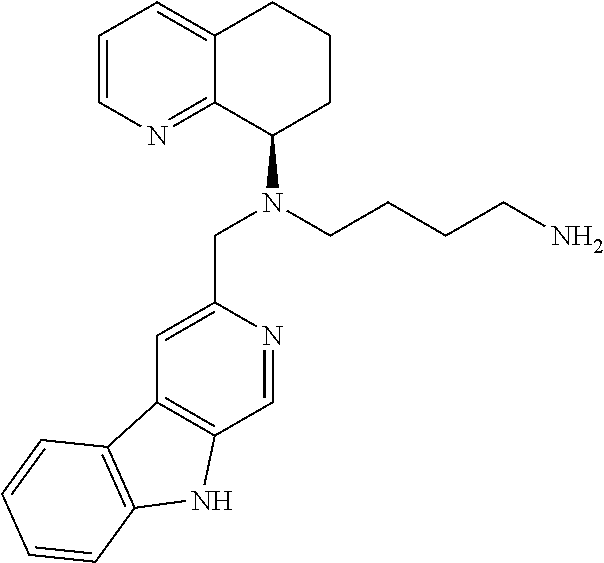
C1=CN=C2C(=C1)CCCC2N(CCCCN)CC1=CC2=C(C=N1)NC1=C2C=CC=C1
